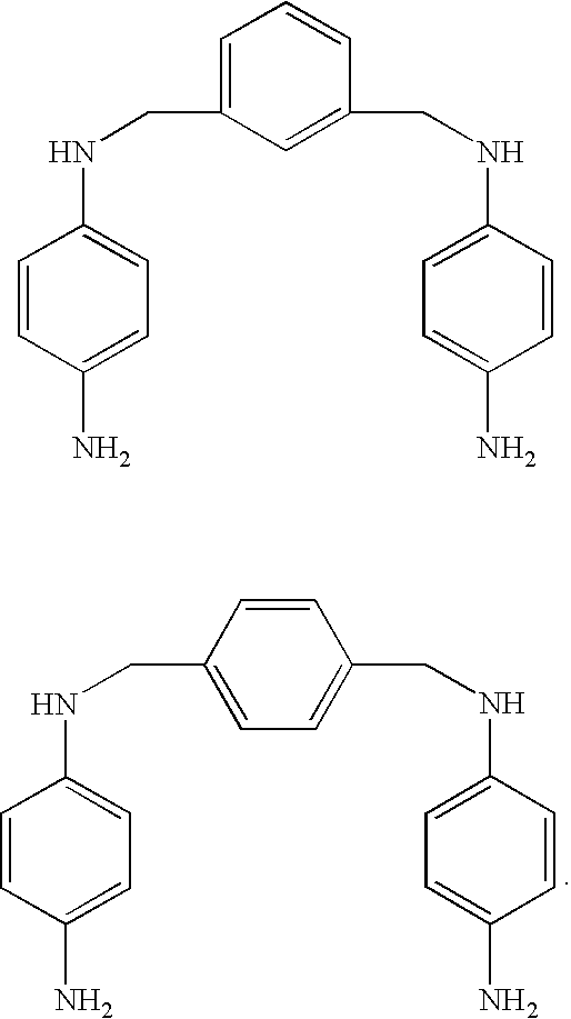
C1=CC(CNC2=CC=C(N)C=C2)=CC=C1CNC1=CC=C(N)C=C1.C1=C(CNC2=CC=C(N)C=C2)C=C(CNC2=CC=C(N)C=C2)C=C1
